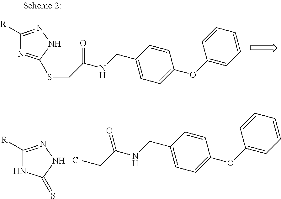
C(C1=CC=C(OC2=CC=CC=C2)C=C1)NC(CCl)=O.C1([R])=NNC(=S)N1.C1([R])=NNC(SCC(NCC2=CC=C(OC3=CC=CC=C3)C=C2)=O)=N1
